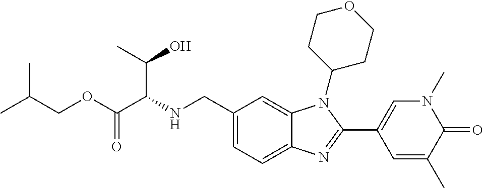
N(CC1=CC=C2C(=C1)N(C1CCOCC1)C(C1=CN(C)C(=O)C(C)=C1)=N2)C(C(OCC(C)C)=O)C(C)O
